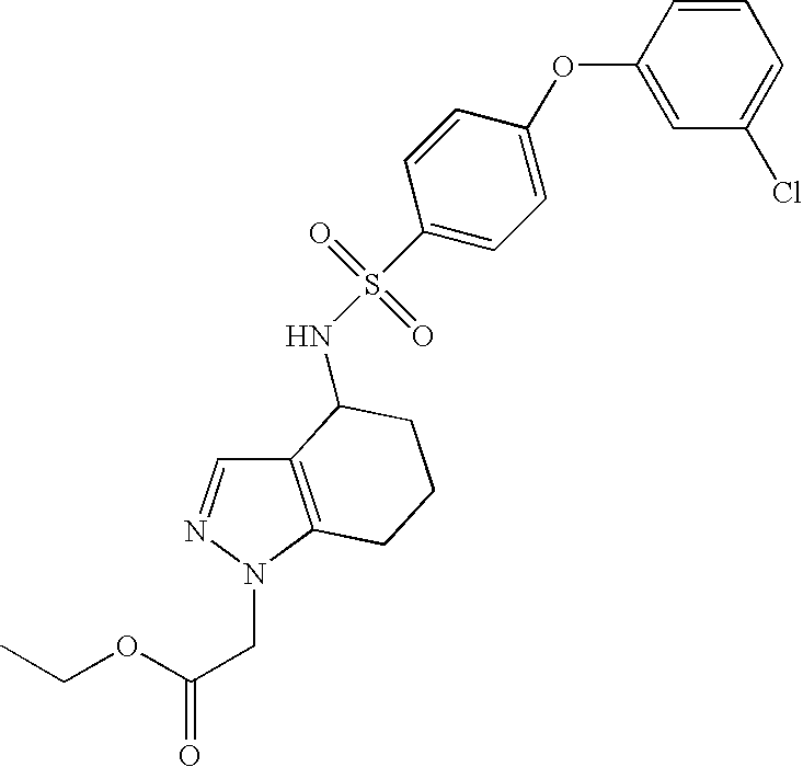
C1=CC(OC2=CC=C(S(=O)(=O)NC3C4=C(N(CC(=O)OCC)N=C4)CCC3)C=C2)=CC(Cl)=C1
